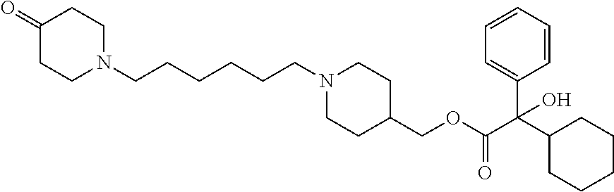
C1(=O)CCN(CCCCCCN2CCC(COC(C(C3CCCCC3)(C3=CC=CC=C3)O)=O)CC2)CC1
